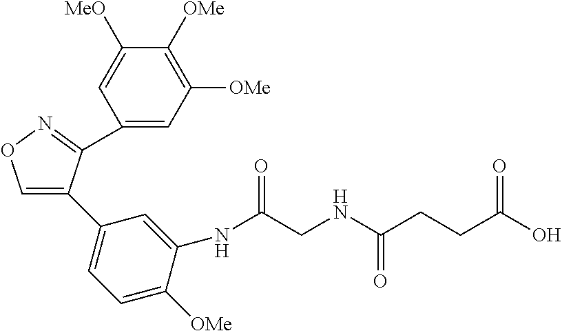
C1=C(C2=CC=C([OMe])C(NC(CNC(CCC(=O)O)=O)=O)=C2)C(C2=CC([OMe])=C([OMe])C([MeO])=C2)=NO1
